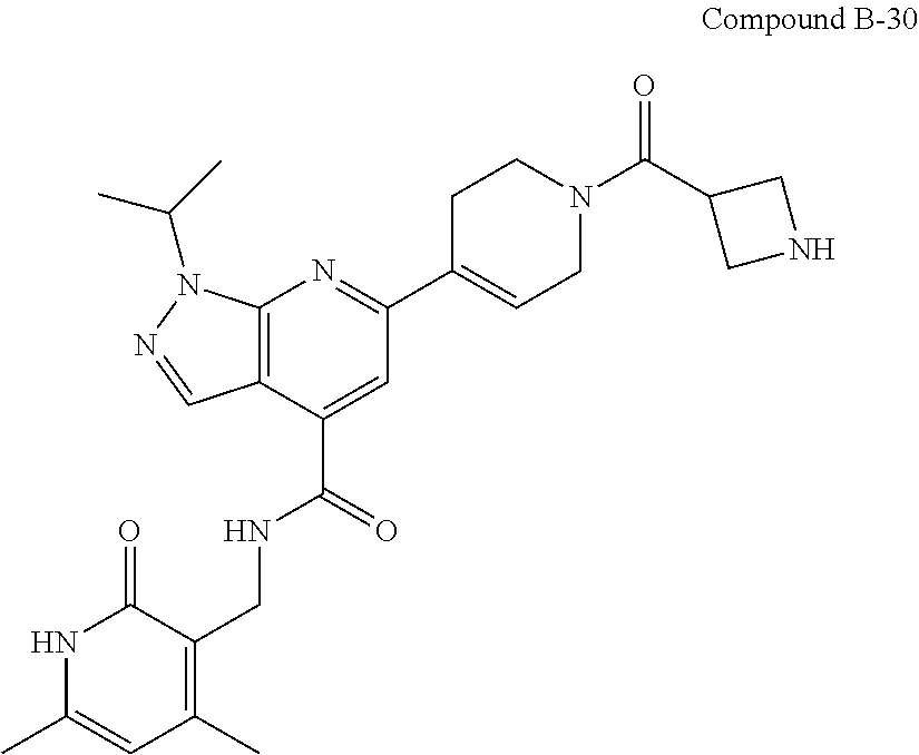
C12=C(C(C(=O)NCC3=C(C)C=C(C)NC3=O)=CC(C3=CCN(C(C4CNC4)=O)CC3)=N1)C=NN2C(C)C
